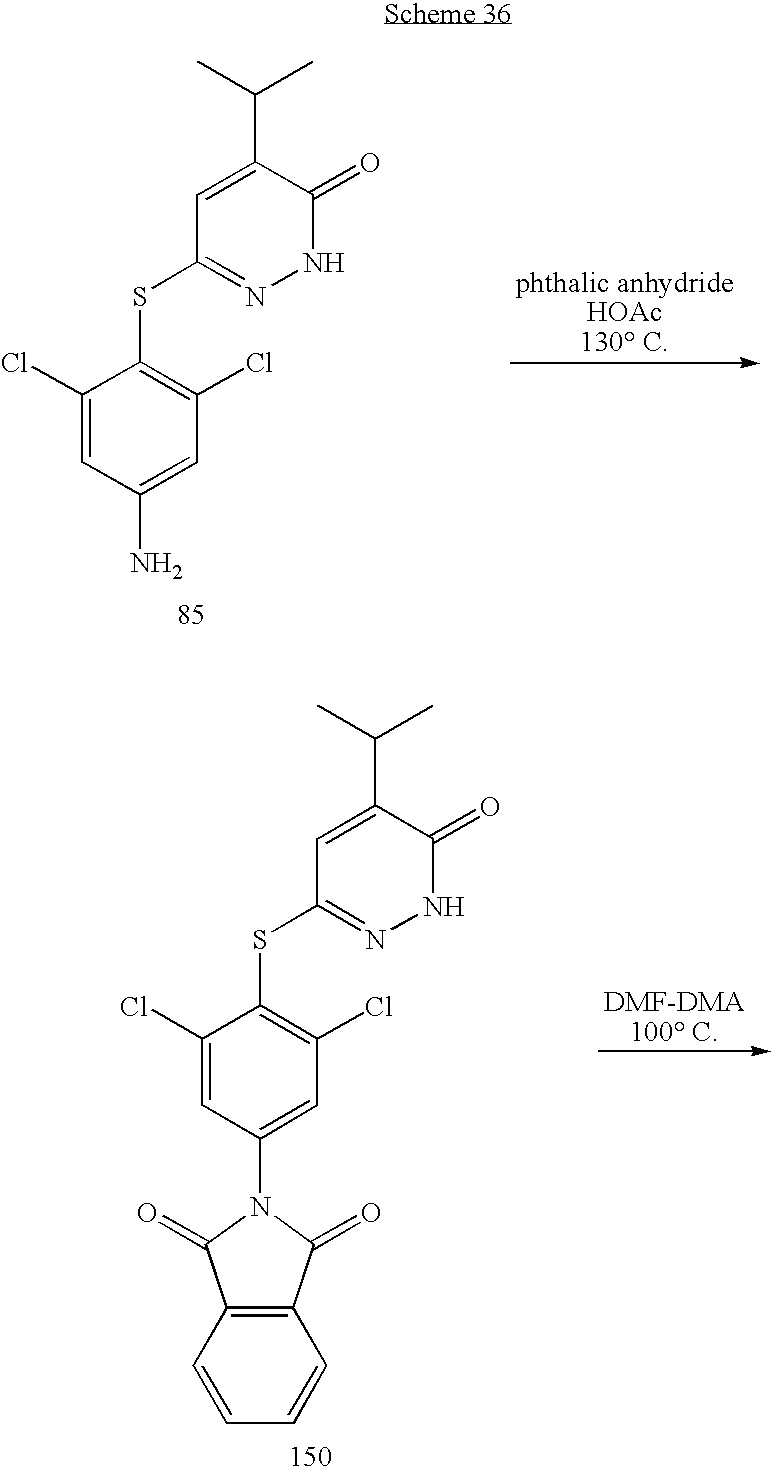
CC(C)C1=CC(SC2=C(Cl)C=C(N)C=C2Cl)=NNC1=O.CC(C)C1=CC(SC2=C(Cl)C=C(N3C(=O)C4=C(C3=O)C=CC=C4)C=C2Cl)=NNC1=O
